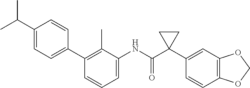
C1=C(NC(C2(C3=CC4=C(C=C3)OCO4)CC2)=O)C(C)=C(C2=CC=C(C(C)C)C=C2)C=C1
